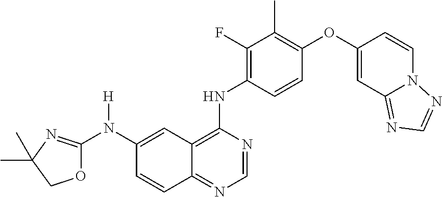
C1(N(C2=CC3=C(NC4=C(F)C(C)=C(OC5=CC6=NC=NN6C=C5)C=C4)N=CN=C3C=C2)[H])=NC(C)(C)CO1
